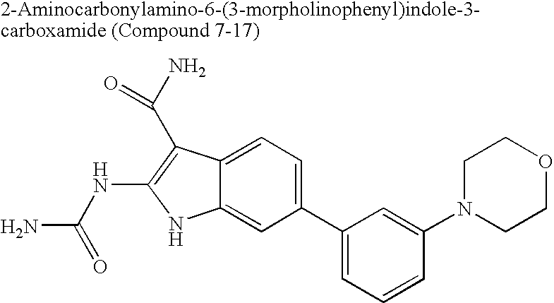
C1(C2=CC=CC(N3CCOCC3)=C2)=CC=C2C(=C1)NC(NC(N)=O)=C2C(N)=O
